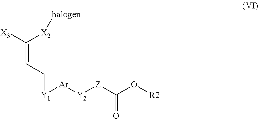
C(=C([X3])[X2][halogen])C[Y1][Ar][Y2][Z]C(O[R2])=O
